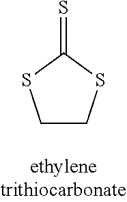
C1CSC(=S)S1
